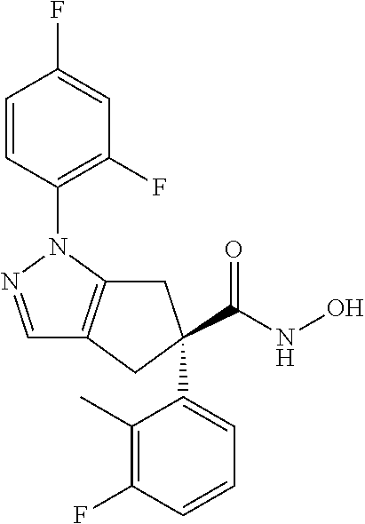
C1=NN(C2=C(F)C=C(F)C=C2)C2=C1CC(C(NO)=O)(C1=CC=CC(F)=C1C)C2
